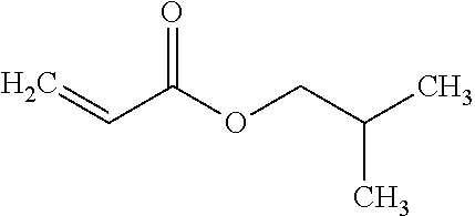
C=CC(OCC(C)C)=O
